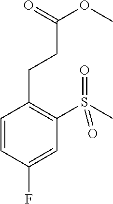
C1=CC(F)=CC(S(C)(=O)=O)=C1CCC(=O)OC
